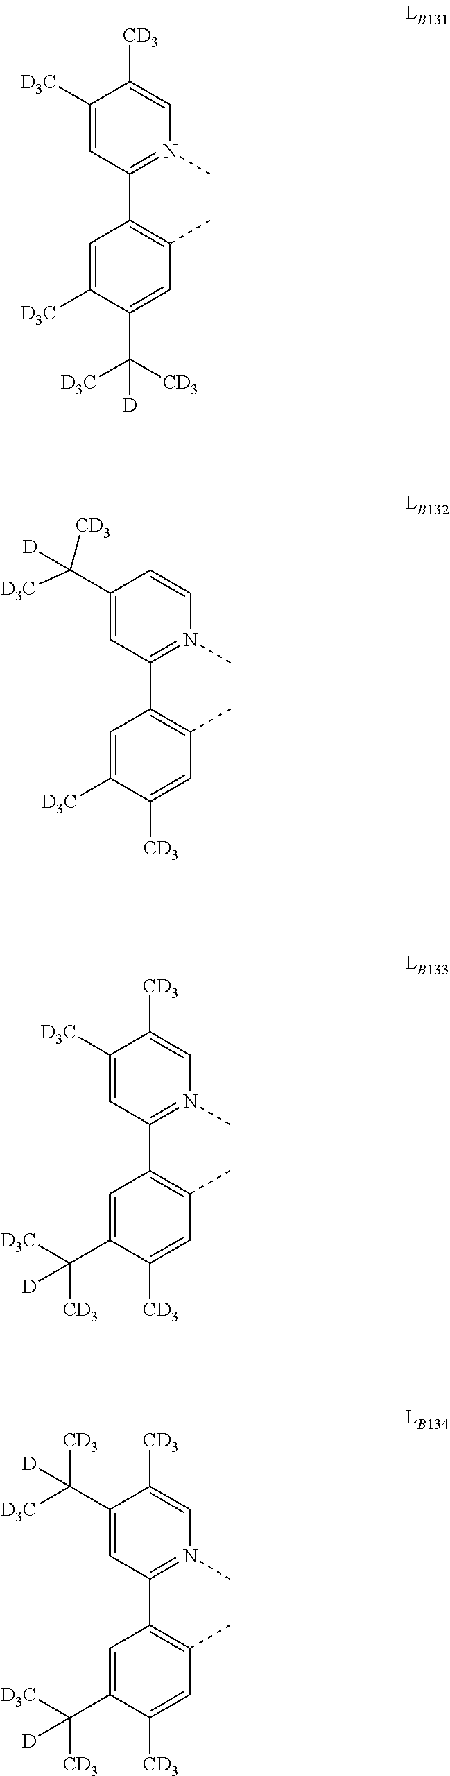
C1([D3C])=CC(C2=C(C)C=C(C([D3C])([CD3])[D])C([D3C])=C2)=N(C)C=C1[CD3].C1(C([CD3])([D3C])[D])=CC(C2=C(C)C=C([CD3])C([D3C])=C2)=N(C)C=C1.C1([D3C])=CC(C2=C(C)C=C([CD3])C(C([CD3])([D3C])[D])=C2)=N(C)C=C1[CD3].C1(C([D3C])([CD3])[D])=CC(C2=C(C)C=C([CD3])C(C([CD3])([D3C])[D])=C2)=N(C)C=C1[CD3]
